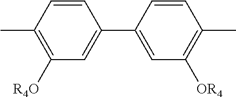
C1=CC(C)=C([R4O])C=C1C1=CC([OR4])=C(C)C=C1
